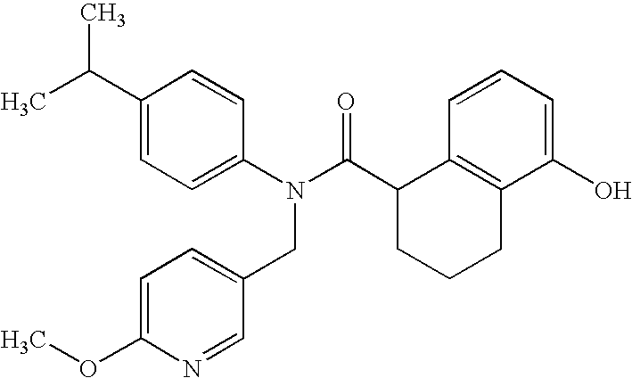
C1(C(C)C)=CC=C(N(C(C2CCCC3=C2C=CC=C3O)=O)CC2=CC=C(OC)N=C2)C=C1
